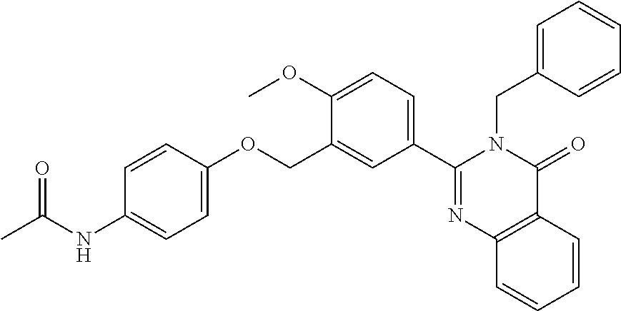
C1=CC(OCC2=CC(C3=NC4=C(C(=O)N3CC3=CC=CC=C3)C=CC=C4)=CC=C2OC)=CC=C1NC(C)=O
